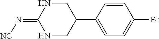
C1=CC(C2CNC(=N[NC])NC2)=CC=C1Br
